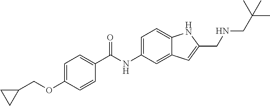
C1=C(OCC2CC2)C=CC(C(NC2=CC=C3C(=C2)C=C(CNCC(C)(C)C)N3)=O)=C1
